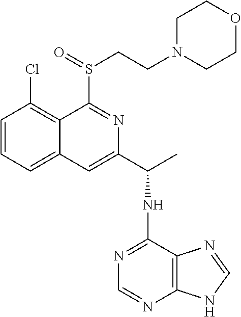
C1=CC=C2C(=C1Cl)C(S(CCN1CCOCC1)=O)=NC(C(NC1=NC=NC3=C1N=CN3)C)=C2
